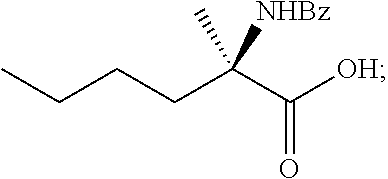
C(C([OH])=O)(CCCC)(C)[NHBz]
